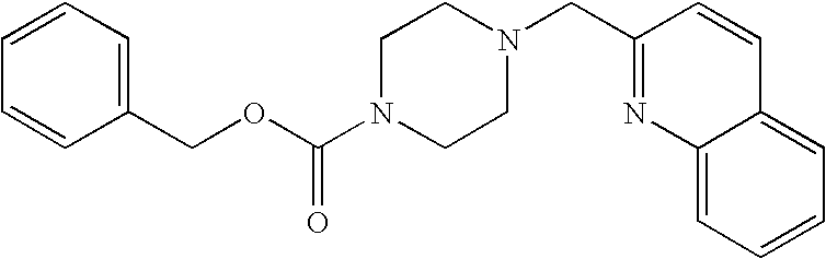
C(OC(N1CCN(CC2=NC3=CC=CC=C3C=C2)CC1)=O)C1=CC=CC=C1
